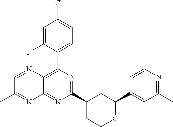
C1(C2=CC(C)=NC=C2)OCCC(C2=NC(C3=CC=C(Cl)C=C3F)=C3C(=N2)N=C(C)C=N3)C1
